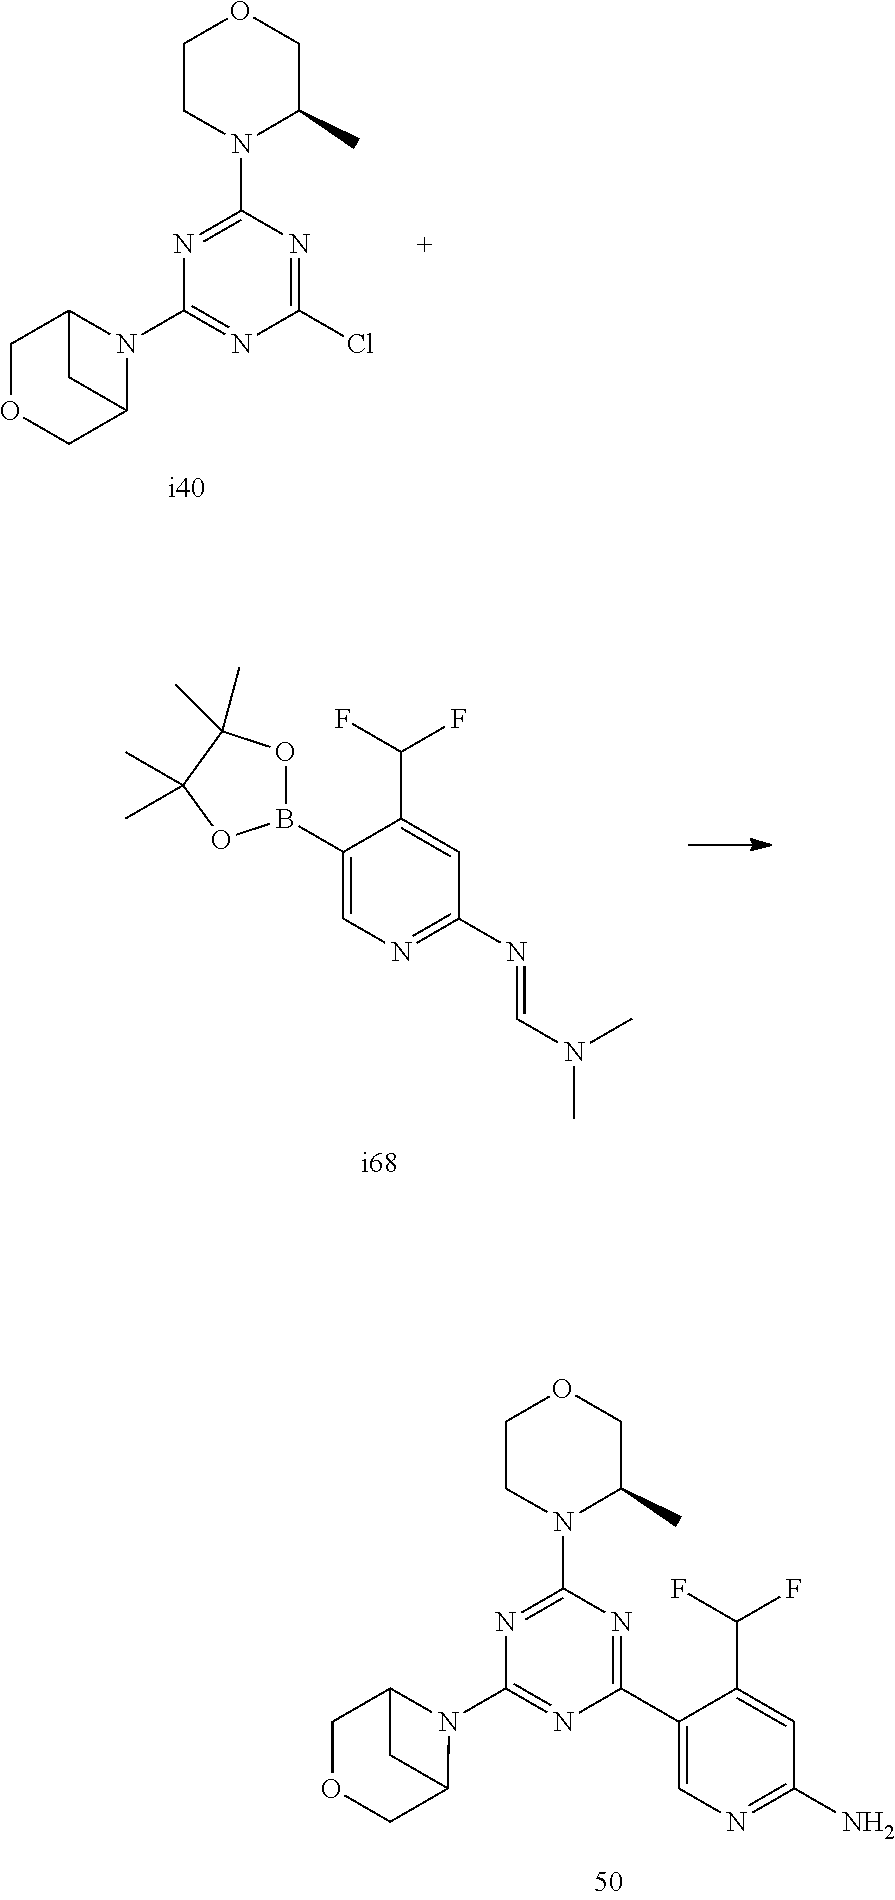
N1=C(N=CN(C)C)C=C(C(F)F)C(B2OC(C)(C)C(C)(C)O2)=C1.C1(C2=NC(N3C(C)COCC3)=NC(N3C4COCC3C4)=N2)=CN=C(N)C=C1C(F)F.N1(C2=NC(Cl)=NC(N3C(C)COCC3)=N2)C2COCC1C2
